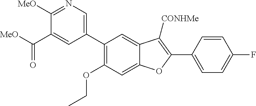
C12=CC(C3=CN=C([MeO])C(C([MeO])=O)=C3)=C(OCC)C=C1OC(C1=CC=C(F)C=C1)=C2[CONHMe]
